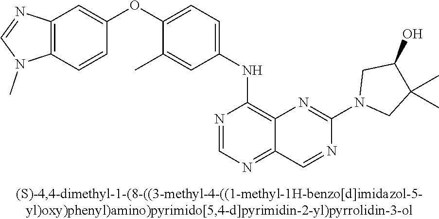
C1(OC2=CC=C(NC3=C4C(=NC=N3)C=NC(N3CC(C)(C)C(O)C3)=N4)C=C2C)=CC2=C(C=C1)N(C)C=N2
